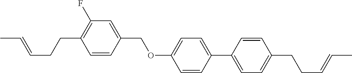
C1=CC(COC2=CC=C(C3=CC=C(CCC=CC)C=C3)C=C2)=CC(F)=C1CCC=CC
